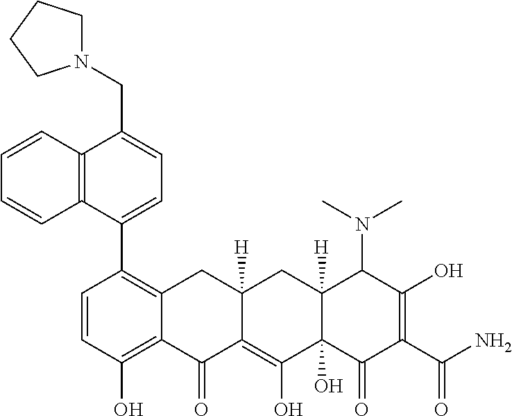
C1(C2=C3C(=C(O)C=C2)C(=O)C2=C(O)C4(O)C([H])(CC2([H])C3)C(N(C)C)C(O)=C(C(N)=O)C4=O)=CC=C(CN2CCCC2)C2=C1C=CC=C2
